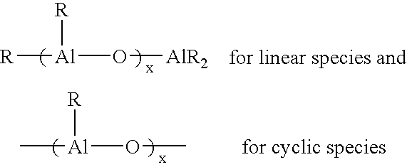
[Al]([R])(O[AlR2])[R].[Al](C)(OC)[R]
